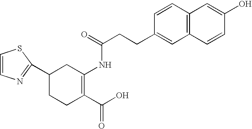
C1=CN=C(C2CCC(C(O)=O)=C(NC(=O)CCC3=CC4=C(C=C3)C=C(O)C=C4)C2)S1
